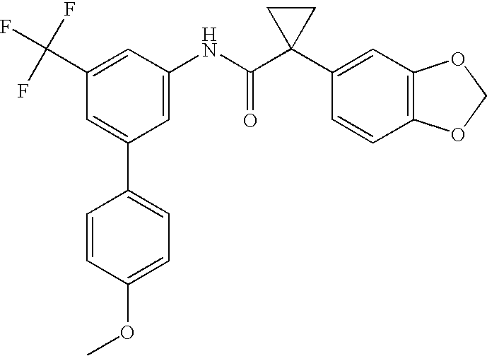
C1(C2=CC(C(F)(F)F)=CC(NC(C3(C4=CC5=C(C=C4)OCO5)CC3)=O)=C2)=CC=C(OC)C=C1
